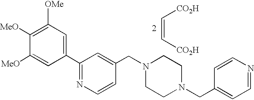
C(=C[CO2H])[CO2H].C1(C2=NC=CC(CN3CCN(CC4=CC=NC=C4)CC3)=C2)=CC([OMe])=C([MeO])C([MeO])=C1
